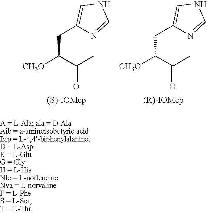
C(C(C(C)=O)[CH3O])C1=CNC=N1.C(C(C(C)=O)[CH3O])C1=CNC=N1
